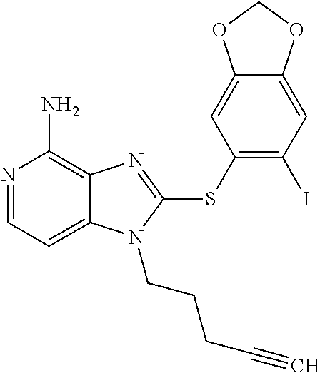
N1=CC=C2C(=C1N)N=C(SC1=C(I)C=C3C(=C1)OCO3)N2CCCC#C
